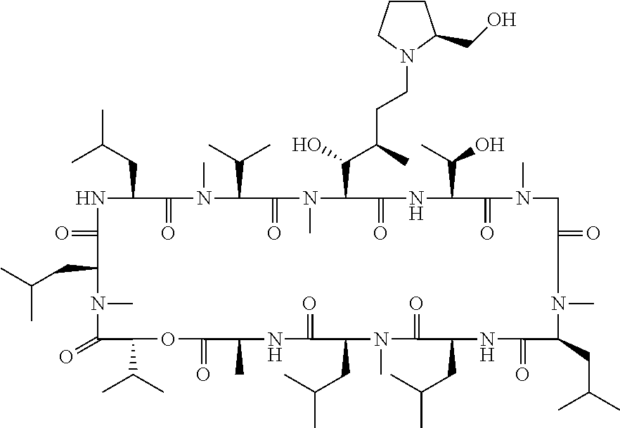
C1(=O)C(C(C)C)OC(=O)C(C)NC(=O)C(CC(C)C)N(C)C(=O)C(CC(C)C)NC(=O)C(CC(C)C)N(C)C(=O)CN(C)C(=O)C(C(C)O)NC(=O)C(C(O)C(C)CCN2CCCC2CO)N(C)C(=O)C(C(C)C)N(C)C(=O)C(CC(C)C)NC(=O)C(CC(C)C)N1C
